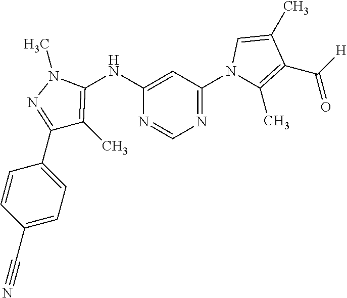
C1=CC(C2=NN(C)C(NC3=CC(N4C(C)=C(C(=O)[H])C(C)=C4)=NC=N3)=C2C)=CC=C1C#N
